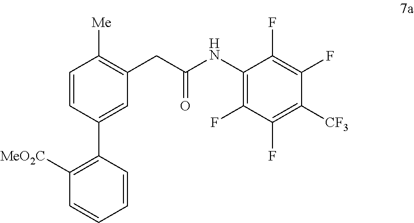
C1=CC(C2=C([MeO2C])C=CC=C2)=CC(CC(NC2=C(F)C(F)=C([CF3])C(F)=C2F)=O)=C1[Me]
